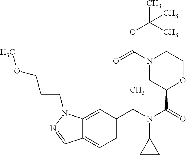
C12=CC(C(N(C(=O)C3OCCN(C(=O)OC(C)(C)C)C3)C3CC3)C)=CC=C1C=NN2CCCOC
